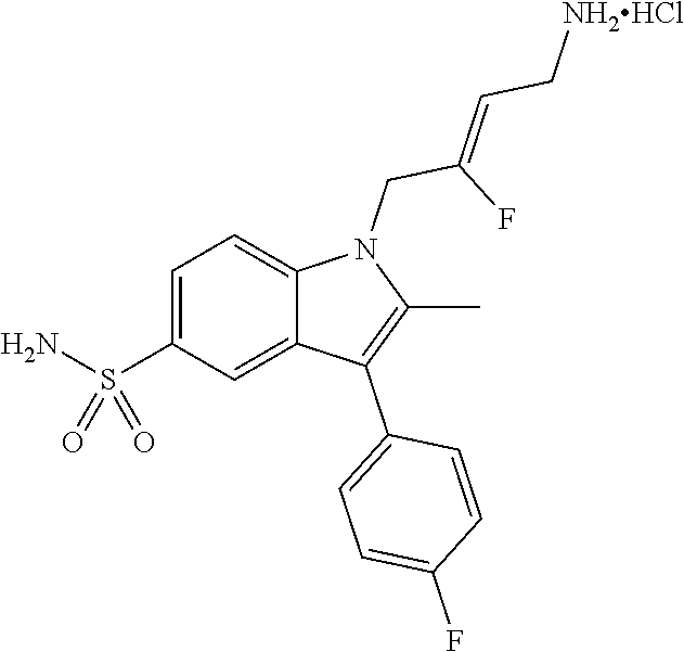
C1=C(S(N)(=O)=O)C=C2C(=C1)N(CC(F)=CC[NH2HCl])C(C)=C2C1=CC=C(F)C=C1
